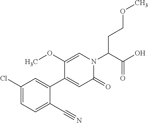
C(C(N1C=C(OC)C(C2=CC(Cl)=CC=C2C#N)=CC1=O)C(O)=O)COC
